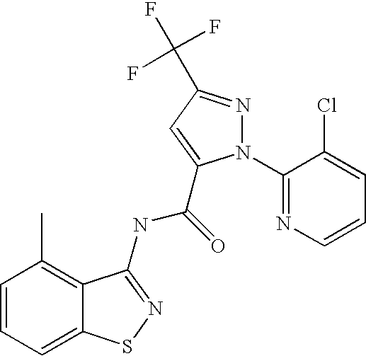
C1=CC=C2C(=C1C)C(NC(=O)C1=CC(C(F)(F)F)=NN1C1=NC=CC=C1Cl)=NS2
